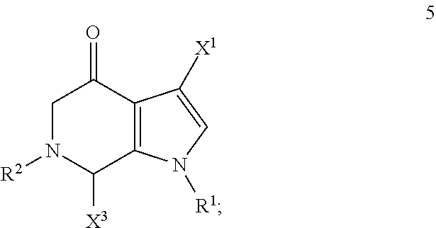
C12=C(N([R1])C=C1[X1])C([X3])N([R2])CC2=O
